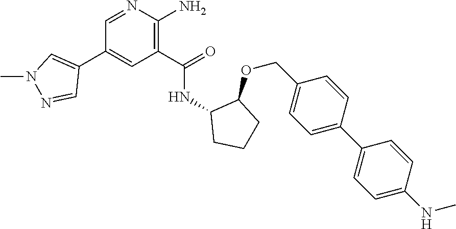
C1=NC(N)=C(C(=O)NC2CCCC2OCC2=CC=C(C3=CC=C(NC)C=C3)C=C2)C=C1C1=CN(C)N=C1
